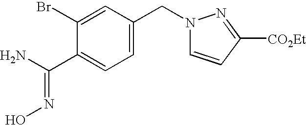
C1=C(CN2C=CC([CO2Et])=N2)C=C(Br)C(C(=NO)N)=C1
